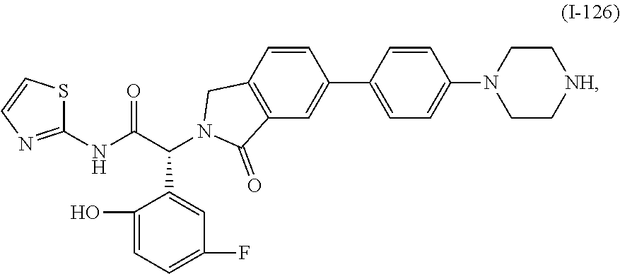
C1(O)=CC=C(F)C=C1C(C(NC1=NC=CS1)=O)N1CC2=C(C=C(C3=CC=C(N4CC[NH]CC4)C=C3)C=C2)C1=O
